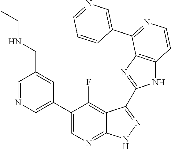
C1=NC=C(C2=CN=C3C(=C2F)C(C2=NC4=C(N2)C=CN=C4C2=CN=CC=C2)=N[N H]3)C=C1CNCC
